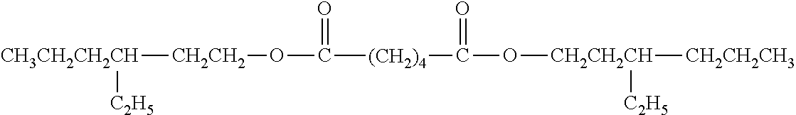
[CH3CH2CH2CH]([CH2CH2]OC([(CH2)4]C(O[CH2CH2CH]([CH2CH2CH3])[C2H5])=O)=O)[C2H5]
